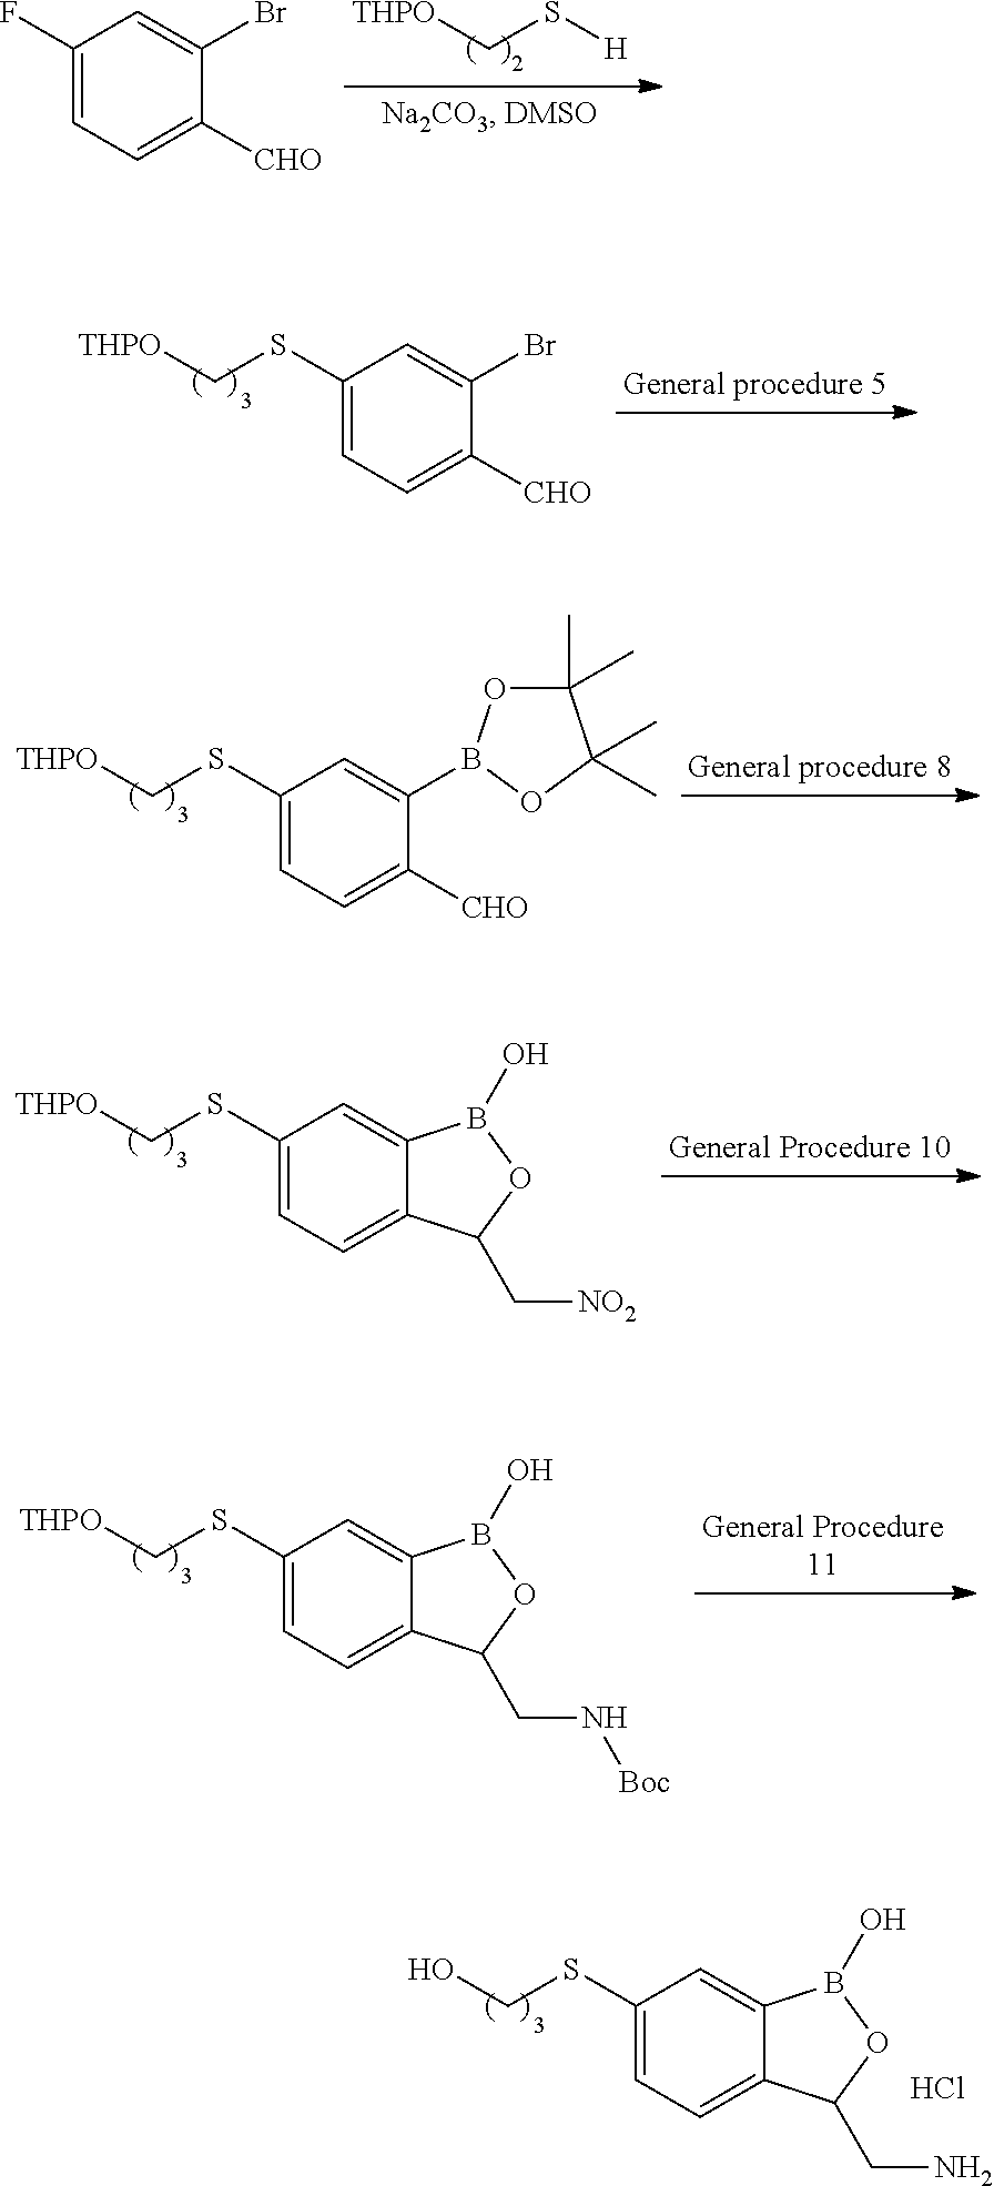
C1(SCO)=CC=C2C(=C1)B(O)OC2CN.Cl.[THPO]CS[H].C1(F)=CC=C([CHO])C(Br)=C1.C1(SC[THPO])=CC=C([CHO])C(Br)=C1.C1(SC[THPO])=CC=C([CHO])C(B2OC(C)(C)C(C)(C)O2)=C1.C1(SC[THPO])=CC=C2C(=C1)B(O)OC2C[NO2].C1(SC[THPO])=CC=C2C(=C1)B(O)OC2CN[Boc]
